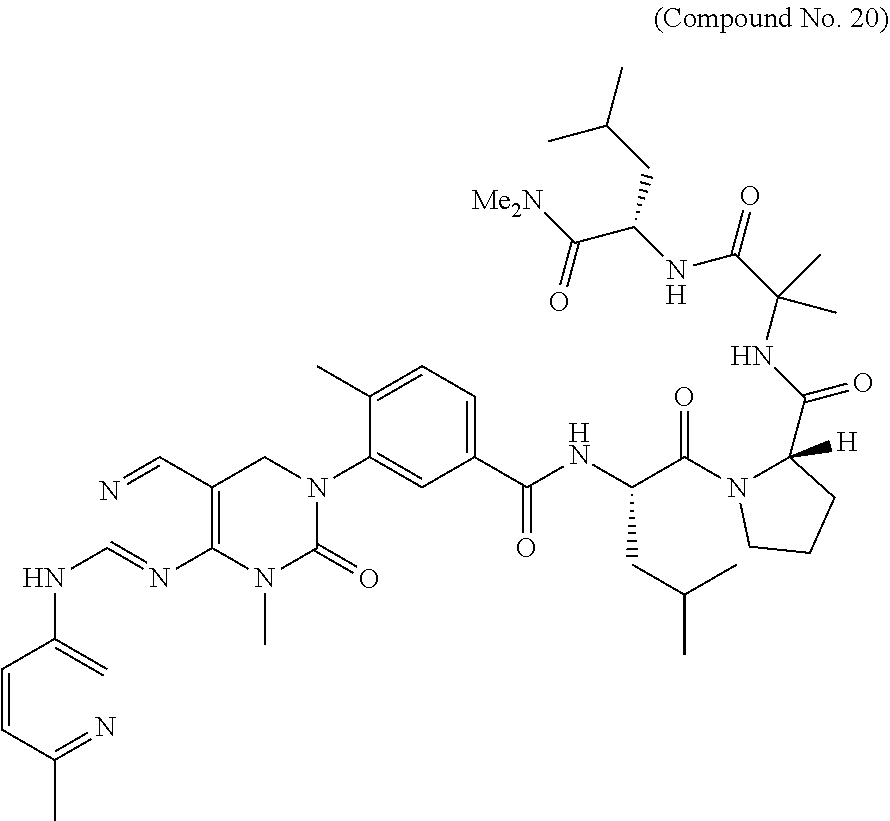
C(=CC(=N)C)C(=C)NC=NC1=C(C=N)CN(C2=CC(C(NC(C(=O)N3C([H])(C(NC(C(=O)NC(CC(C)C)C(=O)[Me2N])(C)C)=O)CCC3)CC(C)C)=O)=CC=C2C)C(=O)N1C
